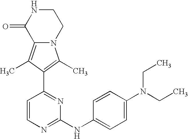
N12C(=C(C)C(C3=NC(NC4=CC=C(N(CC)CC)C=C4)=NC=C3)=C1C)C(=O)NCC2
